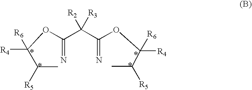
O(C(C(C(OC([R4])([R6])C(C)[R5])=N)([R3])[R2])=N)C([R4])([R6])C(C)[R5]
